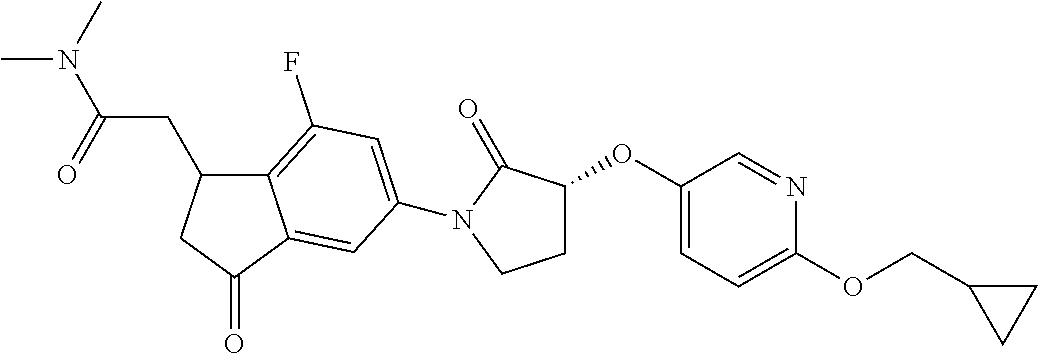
C12=C(F)C=C(N3C(=O)C(OC4=CC=C(OCC5CC5)N=C4)CC3)C=C1C(=O)CC2CC(N(C)C)=O
